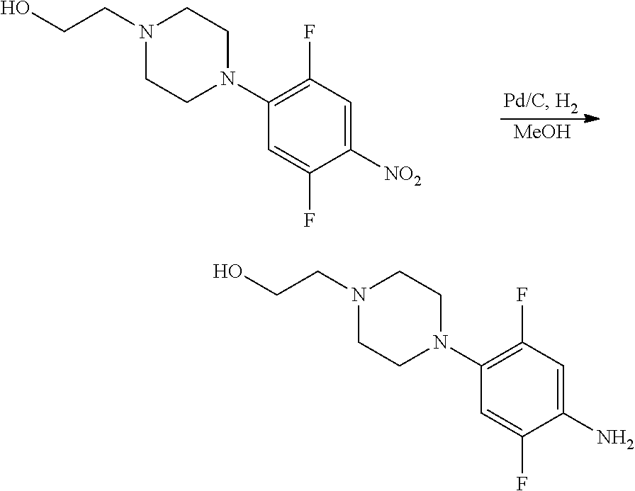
[MeOH].N1(CCO)CCN(C2=C(F)C=C([NO2])C(F)=C2)CC1.N1(CCO)CCN(C2=C(F)C=C(N)C(F)=C2)CC1
